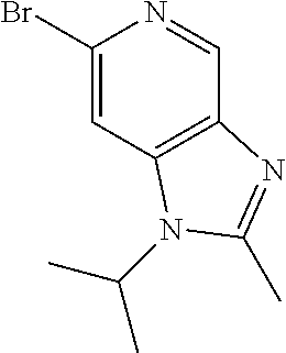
C1(Br)=CC2=C(C=N1)N=C(C)N2C(C)C
